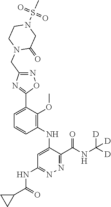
C1=C(C2=NC(CN3C(=O)CN(S(C)(=O)=O)CC3)=NO2)C(OC)=C(NC2=CC(NC(C3CC3)=O)=NN=C2C(NC([D])([D])[D])=O)C=C1
